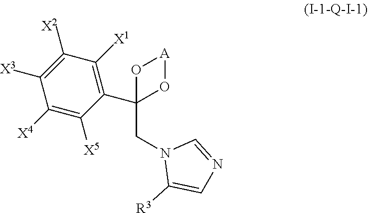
C1(CN2C([R3])=CN=C2)(C2=C([X1])C([X2])=C([X3])C([X4])=C2[X5])O[A]O1
